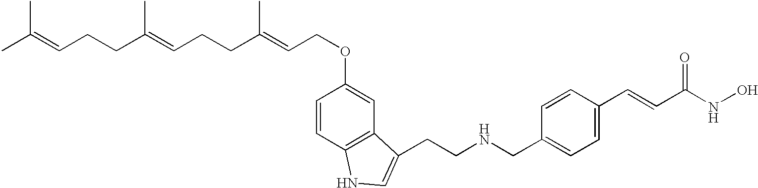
C(NCC1=CC=C(C=CC(NO)=O)C=C1)CC1=CNC2=C1C=C(OCC=C(CCC=C(CCC=C(C)C)C)C)C=C2
